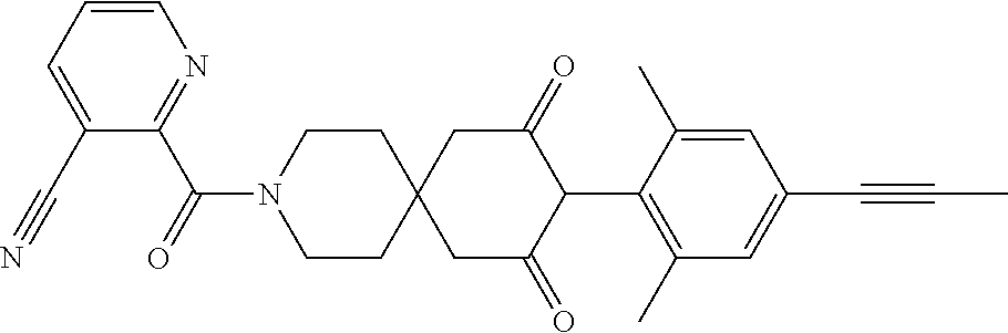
C1CN(C(=O)C2=NC=CC=C2C#N)CCC12CC(=O)C(C1=C(C)C=C(C#CC)C=C1C)C(=O)C2
